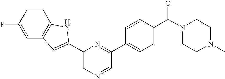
C1=C(C2=CC3=C(C=CC(F)=C3)N2)N=C(C2=CC=C(C(N3CCN(C)CC3)=O)C=C2)C=N1
